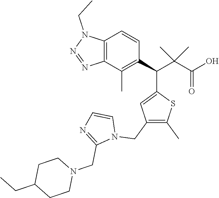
C12=C(C(C)=C(C(C(C(O)=O)(C)C)C3=CC(CN4C=CN=C4CN4CCC(CC)CC4)=C(C)S3)C=C1)N=NN2CC
